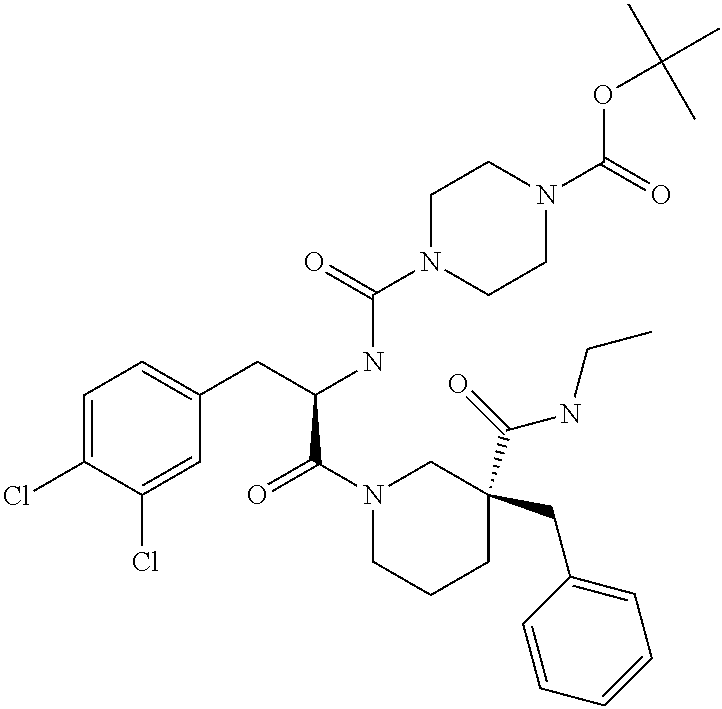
C1=C(Cl)C(Cl)=CC(CC(NC(N2CCN(C(=O)OC(C)(C)C)CC2)=O)C(N2CCCC(C(=O)NCC)(CC3=CC=CC=C3)C2)=O)=C1
